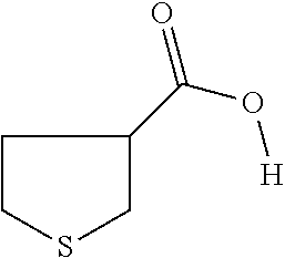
C1CSCC1C(O[H])=O
